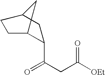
O=C(CC([OEt])=O)C1C2CCC(C1)C2
